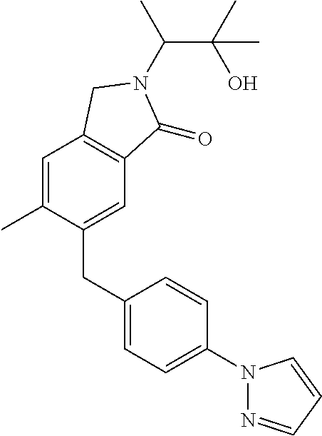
C1=C(C)C(CC2=CC=C(N3N=CC=C3)C=C2)=CC2=C1CN(C(C(C)(O)C)C)C2=O
